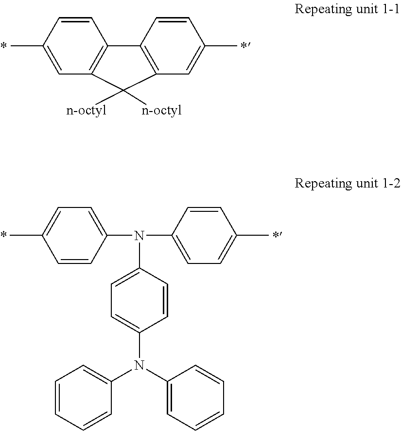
C1=CC(C)=CC2=C1C1=C(C=C(C)C=C1)C2([n-octyl])[n-octyl].C1=C(N(C2=CC=C(C)C=C2)C2=CC=C(N(C3=CC=CC=C3)C3=CC=CC=C3)C=C2)C=CC(C)=C1
